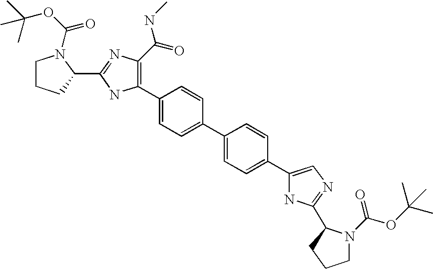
C1(C2=C(C(NC)=O)N=C(C3N(C(OC(C)(C)C)=O)CCC3)N2)=CC=C(C2=CC=C(C3=CN=C(C4N(C(OC(C)(C)C)=O)CCC4)N3)C=C2)C=C1
